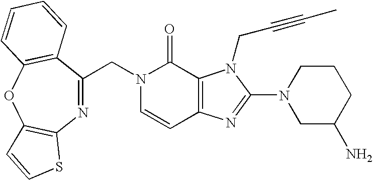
C1=CC2=C(C(=O)N1CC1=NC3=C(OC4=C1C=CC=C4)C=CS3)N(CC#CC)C(N1CC(N)CCC1)=N2
